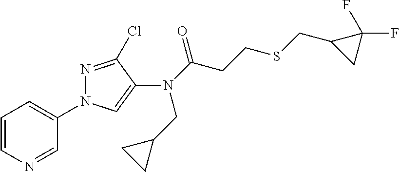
C1=CN=CC(N2N=C(Cl)C(N(C(=O)CCSCC3CC3(F)F)CC3CC3)=C2)=C1
